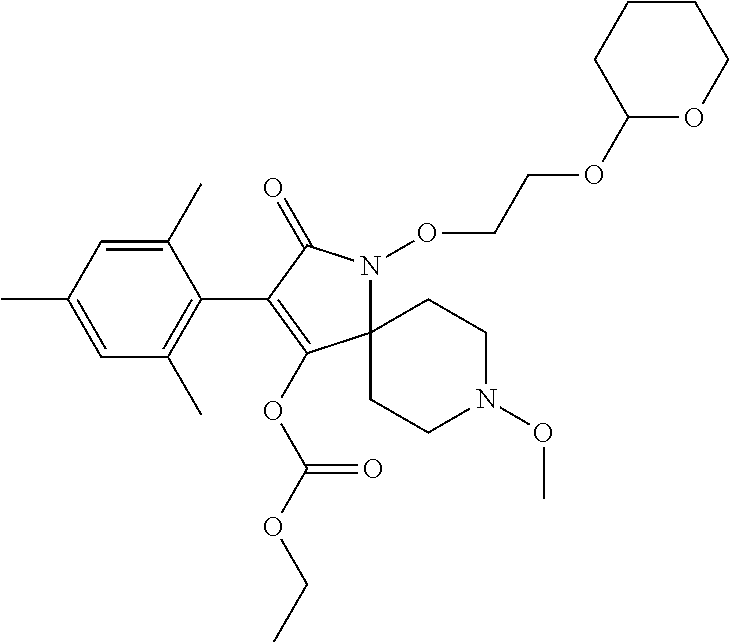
C12(N(OCCOC3OCCCC3)C(=O)C(C3=C(C)C=C(C)C=C3C)=C1OC(OCC)=O)CCN(OC)CC2
